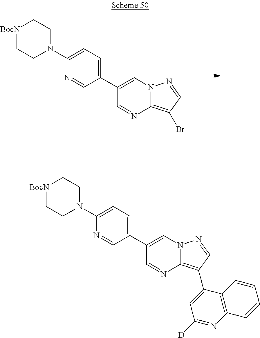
C1(C2=CC=C(N3CC[BocN]CC3)N=C2)=CN2C(=C(Br)C=N2)N=C1.C1(C2=CC=C(N3CC[BocN]CC3)N=C2)=CN2C(=C(C3=CC([D])=NC4=C3C=CC=C4)C=N2)N=C1
